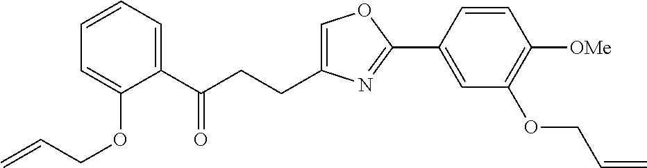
C1=C(CCC(C2=CC=CC=C2OCC=C)=O)N=C(C2=CC(OCC=C)=C([OMe])C=C2)O1
